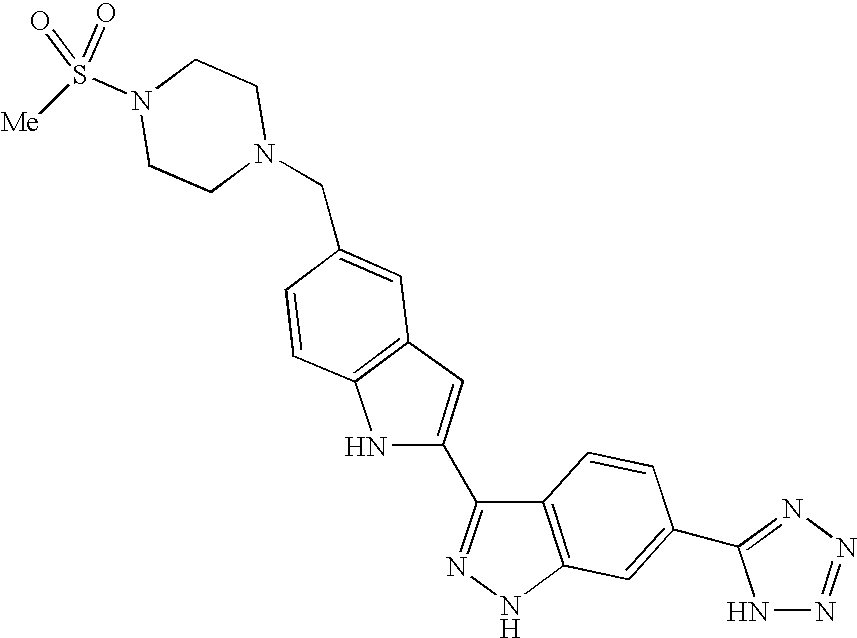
N1(CC2=CC3=C(C=C2)NC(C2=NNC4=C2C=CC(C2=NN=NN2)=C4)=C3)CCN(S(=O)(=O)[Me])CC1
